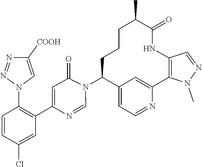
C1=NC(C2=C(N3C=C([COOH])N=N3)C=CC(Cl)=C2)=CC(=O)N1C1C2=CC=NC(=C2)C2=C(NC(=O)C(C)CCC1)C=NN2C
